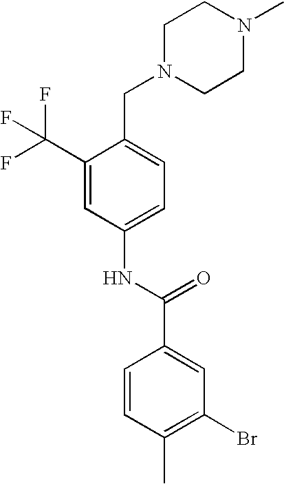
C1(C(F)(F)F)=CC(NC(C2=CC(Br)=C(C)C=C2)=O)=CC=C1CN1CCN(C)CC1
